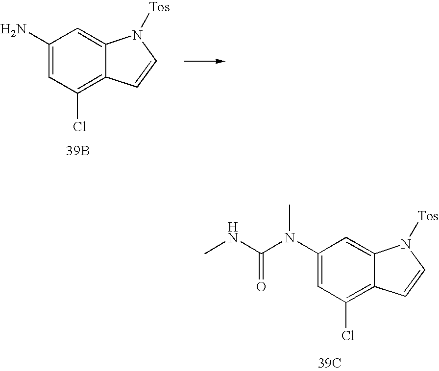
C1(N)=CC(Cl)=C2C(=C1)N([Tos])C=C2.[39B].C1(N(C(NC)=O)C)=CC(Cl)=C2C(=C1)N([Tos])C=C2.[39C]
